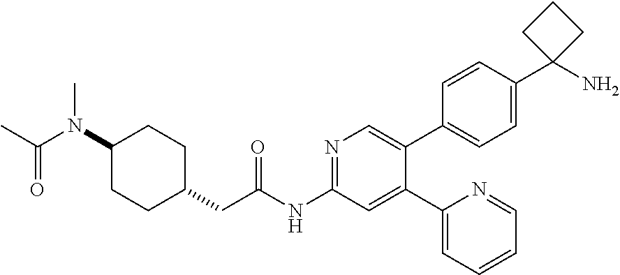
C1(N(C(C)=O)C)CCC(CC(NC2=NC=C(C3=CC=C(C4(N)CCC4)C=C3)C(C3=CC=CC=N3)=C2)=O)CC1
